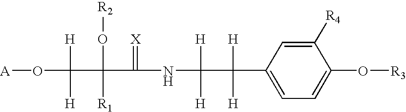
[A]OC(C(C(NC(C(C1=CC=C(O[R3])C([R4])=C1)([H])[H])([H])[H])=[X])(O[R2])[R1])([H])[H].[H]
